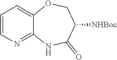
C1=CN=C2C(=C1)OCC([NHBoc])C(=O)N2
